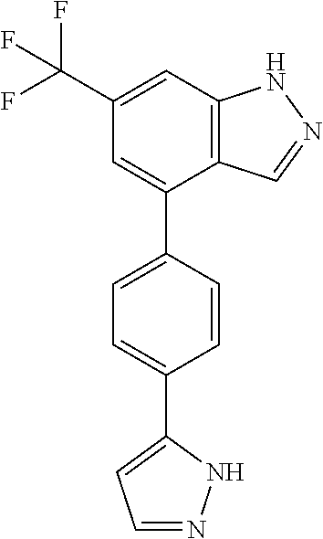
C12=C(C=C(C(F)(F)F)C=C1C1=CC=C(C3=CC=NN3)C=C1)NN=C2
